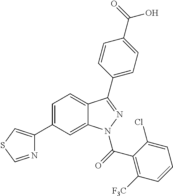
C1=C(C2=CSC=N2)C=C2C(=C1)C(C1=CC=C(C(O)=O)C=C1)=NN2C(C1=C([F3C])C=CC=C1Cl)=O
